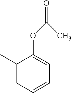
C1(C)=CC=CC=C1OC(C)=O
